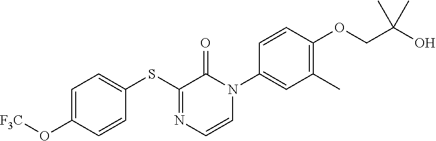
C1(SC2=CC=C(O[F3C])C=C2)=NC=CN(C2=CC(C)=C(OCC(O)(C)C)C=C2)C1=O
